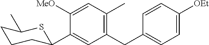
C1([MeO])=CC(C)=C(CC2=CC=C([OEt])C=C2)C=C1C1CCCC(C)S1
